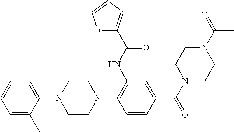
C1=C(C)C(N2CCN(C3=C(NC(=O)C4=CC=CO4)C=C(C(N4CCN(C(=O)C)CC4)=O)C=C3)CC2)=CC=C1
